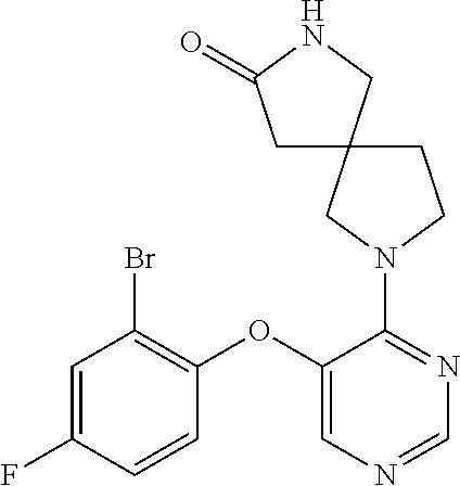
C1(OC2=CN=CN=C2N2CC3(CC2)CC(=O)NC3)=C(Br)C=C(F)C=C1
